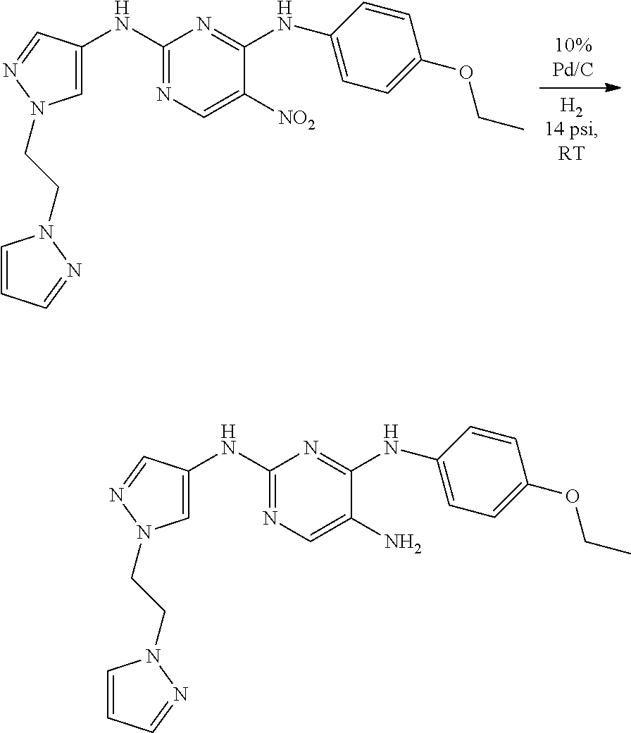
C1=CC=NN1CCN1C=C(NC2=NC=C([NO2])C(NC3=CC=C(OCC)C=C3)=N2)C=N1.C1=CC=NN1CCN1C=C(NC2=NC=C(N)C(NC3=CC=C(OCC)C=C3)=N2)C=N1
